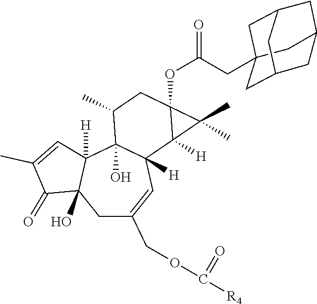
C1(=O)C(C)=CC2([H])C1(O)CC(COC([R4])=O)=CC1([H])C2(O)C(C)CC2(OC(=O)CC34CC5CC(C3)CC(C4)C5)C1([H])C2(C)C
